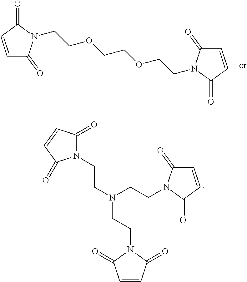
C1=CC(=O)N(CCN(CCN2C(=O)C=CC2=O)CCN2C(=O)C=CC2=O)C1=O.C1=CC(=O)N(CCOCCOCCN2C(=O)C=CC2=O)C1=O
